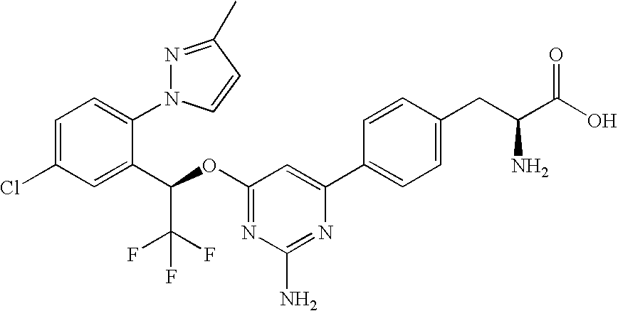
O(C1=NC(N)=NC(C2=CC=C(CC(C(O)=O)N)C=C2)=C1)C(C1=CC(Cl)=CC=C1N1N=C(C)C=C1)C(F)(F)F
